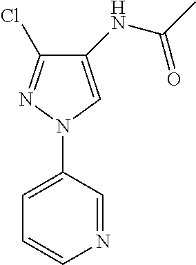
C1(NC(C)=O)=CN(C2=CC=CN=C2)N=C1Cl
